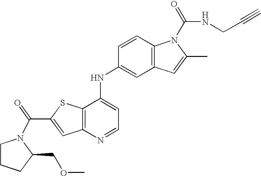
C12=C(C(NC3=CC4=C(C=C3)N(C(=O)NCC#C)C(C)=C4)=CC=N1)SC(C(=O)N1CCCC1COC)=C2
